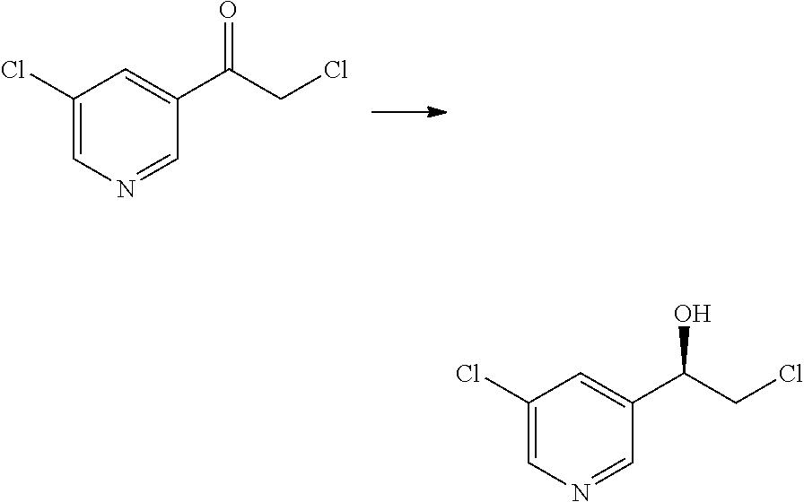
C1(Cl)=CN=CC(C(CCl)=O)=C1.C1(Cl)=CN=CC(C(CCl)O)=C1
